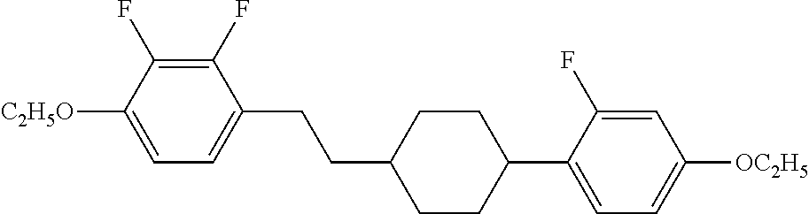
C1(F)=C(F)C([C2H5O])=CC=C1CCC1CCC(C2=CC=C([OC2H5])C=C2F)CC1
